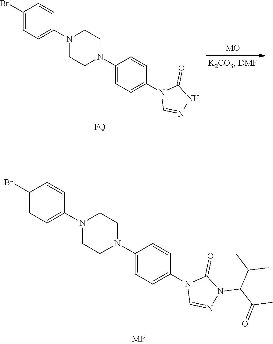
C1(Br)=CC=C(N2CCN(C3=CC=C(N4C=NN(C(C(=O)C)C(C)C)C4=O)C=C3)CC2)C=C1.C1(Br)=CC=C(N2CCN(C3=CC=C(N4C=NNC4=O)C=C3)CC2)C=C1.[FQ]
